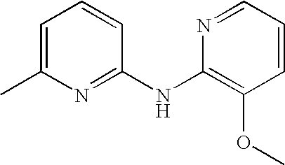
N1=C(NC2=C(OC)C=CC=N2)C=CC=C1C
